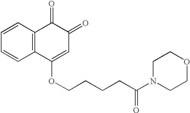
C1=CC2=C(C=C1)C(OCCCCC(N1CCOCC1)=O)=CC(=O)C2=O
